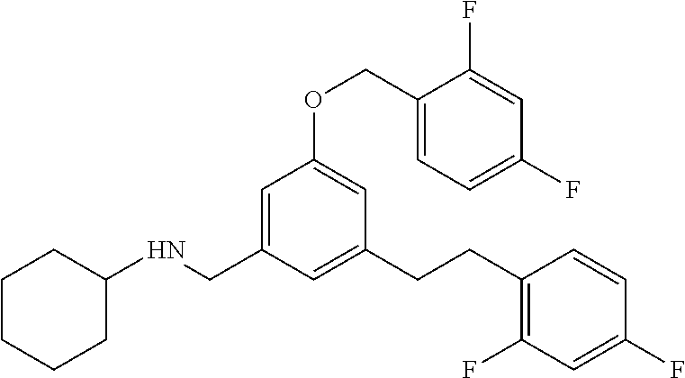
C1(CCC2=CC(CNC3CCCCC3)=CC(OCC3=CC=C(F)C=C3F)=C2)=C(F)C=C(F)C=C1
